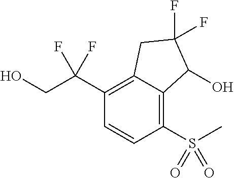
C1(C(CO)(F)F)=C2C(=C(S(=O)(C)=O)C=C1)C(O)C(F)(F)C2
